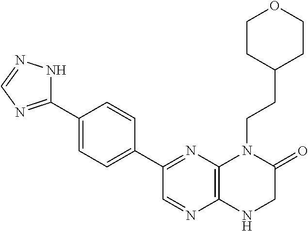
C1(C2=NC3=C(N=C2)NCC(=O)N3CCC2CCOCC2)=CC=C(C2=NC=NN2)C=C1
